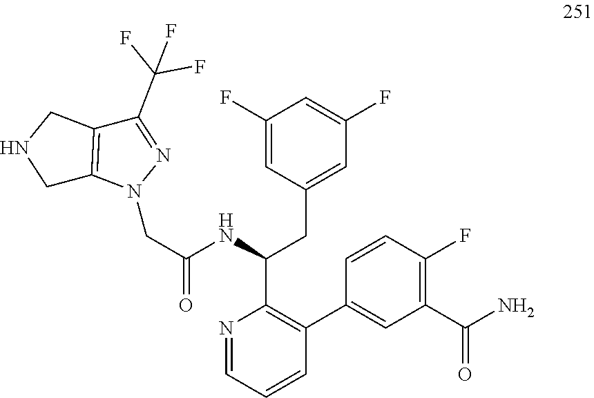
N1=CC=CC(C2=CC(C(N)=O)=C(F)C=C2)=C1C(NC(CN1N=C(C(F)(F)F)C2=C1CNC2)=O)CC1=CC(F)=CC(F)=C1
